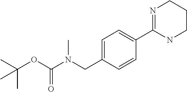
N1=C(C2=CC=C(CN(C(OC(C)(C)C)=O)C)C=C2)NCCC1
